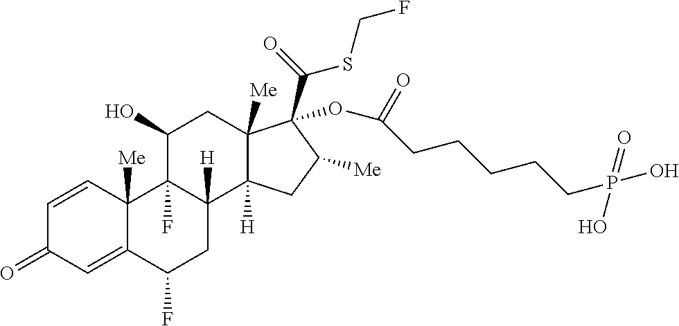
C1=CC2([Me])C(=CC1=O)C(F)CC1([H])C2(F)C(O)CC2([Me])C1([H])CC([Me])C2(C(=O)SCF)OC(=O)CCCCCP(O)(O)=O
